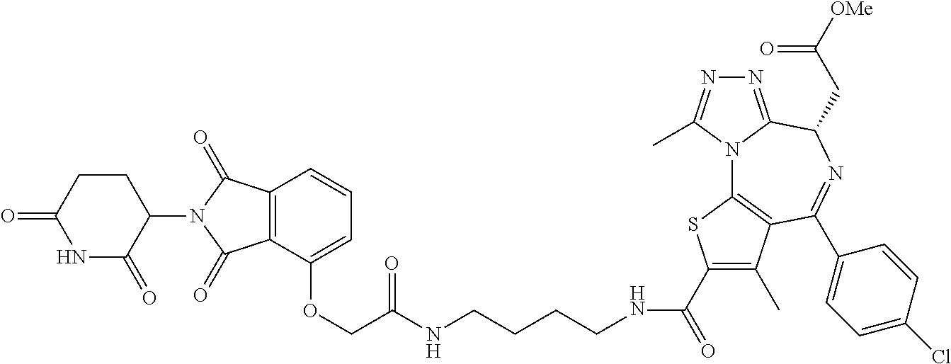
N12C3=C(C(C4=CC=C(Cl)C=C4)=NC(CC([OMe])=O)C1=NN=C2C)C(C)=C(C(=O)NCCCCNC(COC1=CC=CC2=C1C(=O)N(C1C(=O)NC(=O)CC1)C2=O)=O)S3
